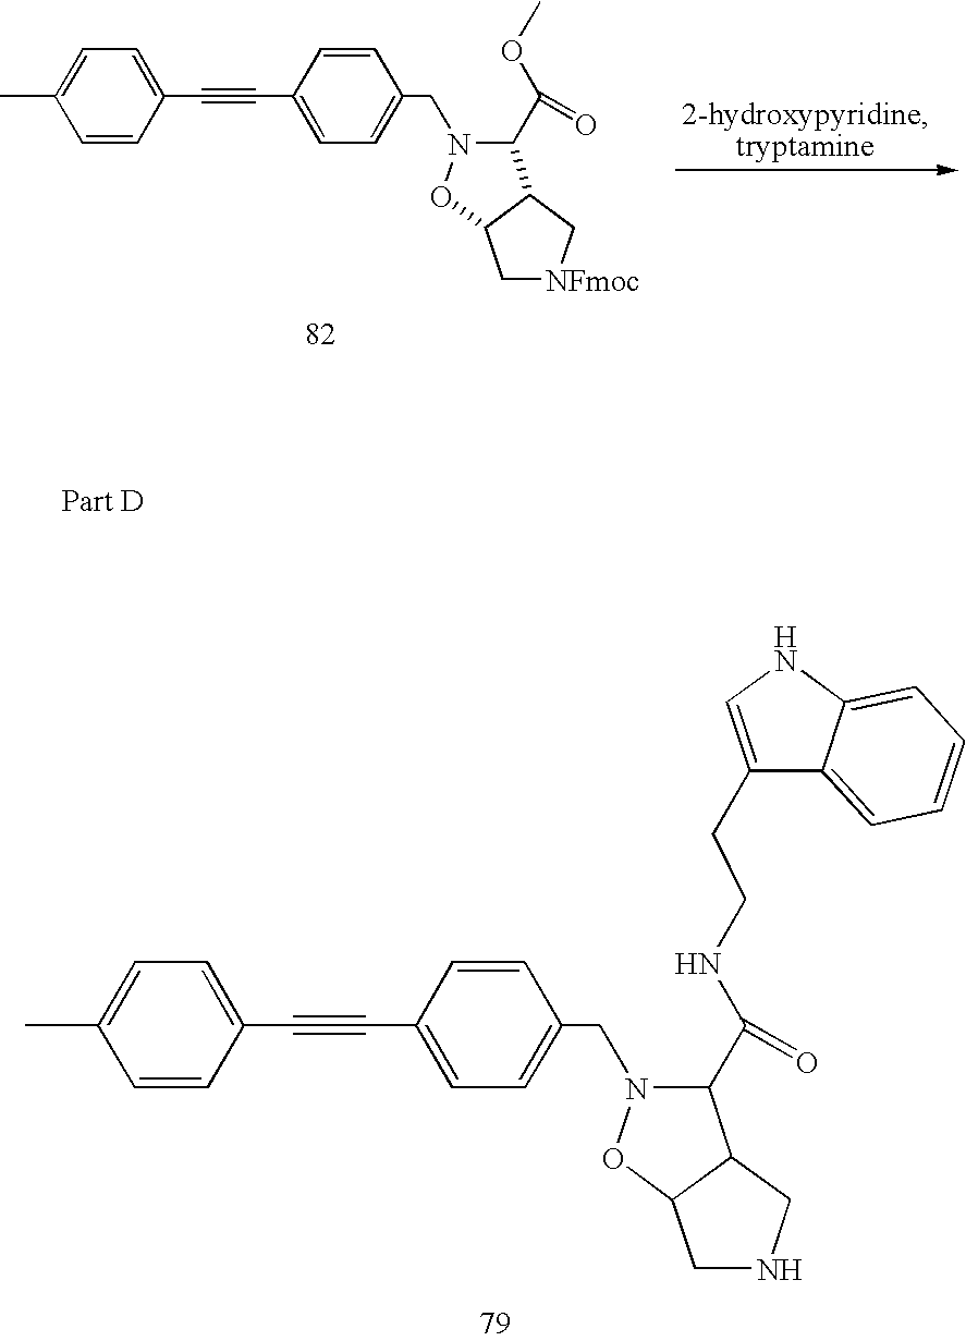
C1=C(C)C=CC(C#CC2=CC=C(CN3C(C(OC)=O)C4C(O3)C[NFmoc]C4)C=C2)=C1.C1=C(C)C=CC(C#CC2=CC=C(CN3C(C(NCCC4=CNC5=CC=CC=C45)=O)C4C(O3)CNC4)C=C2)=C1
